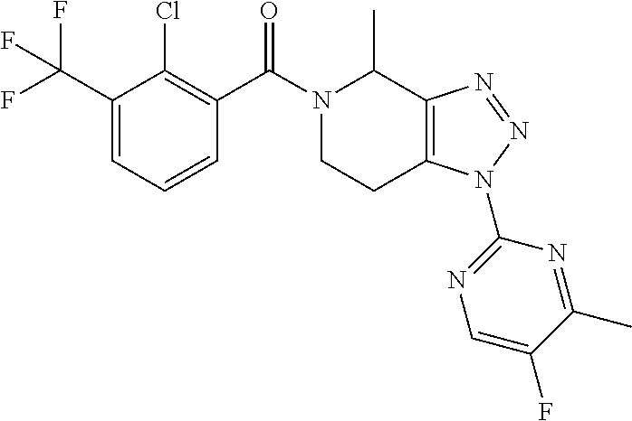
C12=C(C(C)N(C(C3=C(Cl)C(C(F)(F)F)=CC=C3)=O)CC1)N=NN2C1=NC=C(F)C(C)=N1
